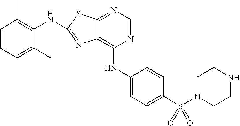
C1=CC=C(C)C(NC2=NC3=C(NC4=CC=C(S(N5CCNCC5)(=O)=O)C=C4)N=CN=C3S2)=C1C
